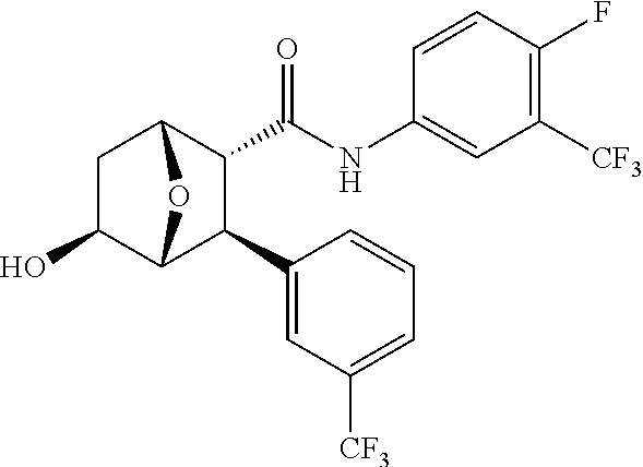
C1C(O)C2C(C3=CC([CF3])=CC=C3)C(C(=O)NC3=CC([CF3])=C(F)C=C3)C1O2
